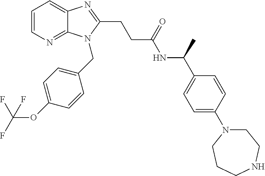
C1=CN=C2C(=C1)N=C(CCC(NC(C1=CC=C(N3CCNCCC3)C=C1)C)=O)N2CC1=CC=C(OC(F)(F)F)C=C1
